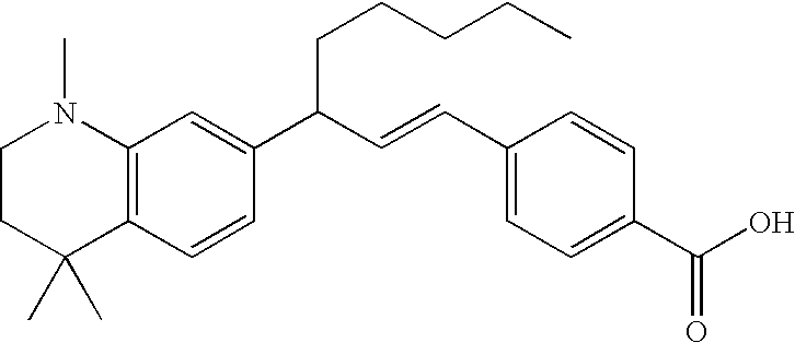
C12=C(C=CC(C(C=CC3=CC=C(C(O)=O)C=C3)CCCCC)=C1)C(C)(C)CCN2C
